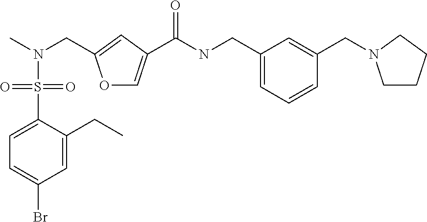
C1=C(CC)C(S(=O)(=O)N(CC2=CC(C(NCC3=CC=CC(CN4CCCC4)=C3)=O)=CO2)C)=CC=C1Br
